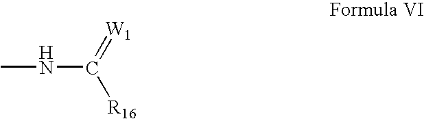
C(=[W1])([R16])NC
